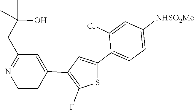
C1=C([NHSO2Me])C=C(Cl)C(C2=CC(C3=CC(CC(C)(C)O)=NC=C3)=C(F)S2)=C1
